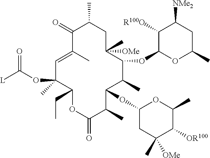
C1=C(C)C(=O)C(C)CC([OMe])(C)C(OC2C([R100O])C([NMe2])CC(C)O2)C(C)C(OC2CC(C)([OMe])C([OR100])C(C)O2)C(C)C(=O)OC(CC)C1(C)OC([L])=O
